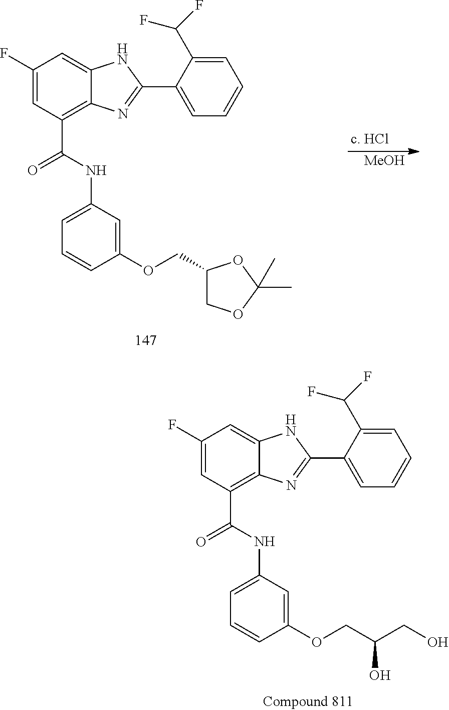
[ MeOH].C1(F)=CC(C(=O)NC2=CC=CC(OCC3COC(C)(C)O3)=C2)=C2C(=C1)NC(C1=CC=CC=C1C(F)F)=N2.C1(F)=CC(C(=O)NC2=CC=CC(OCC(CO)O)=C2)=C2C(=C1)NC(C1=CC=CC=C1C(F)F)=N2
